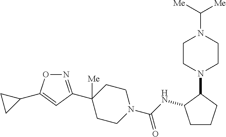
C1([Me])(C2=NOC(C3CC3)=C2)CCN(C(NC2CCCC2N2CCN(C([Me])[Me])CC2)=O)CC1
